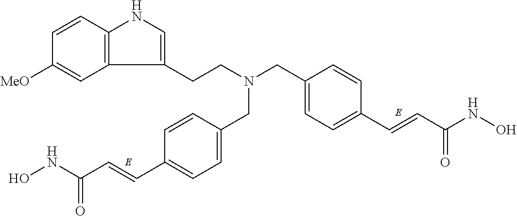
C1=C(CN(CCC2=CNC3=C2C=C([MeO])C=C3)CC2=CC=C(C=CC(NO)=O)C=C2)C=CC(C=CC(NO)=O)=C1
